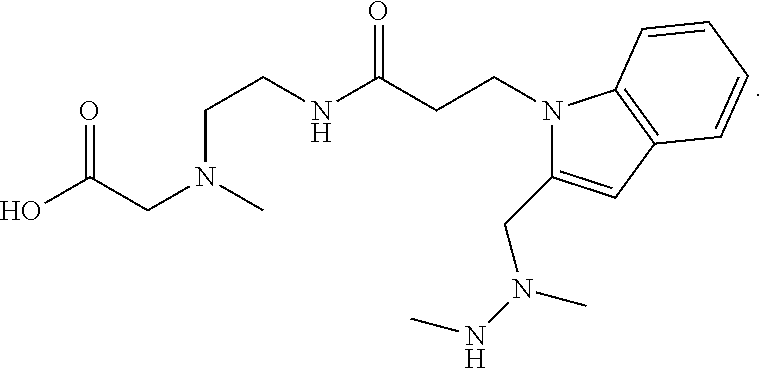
C(NC(CCN1C(CN(NC)C)=CC2=C1C=CC=C2)=O)CN(C)CC(O)=O
